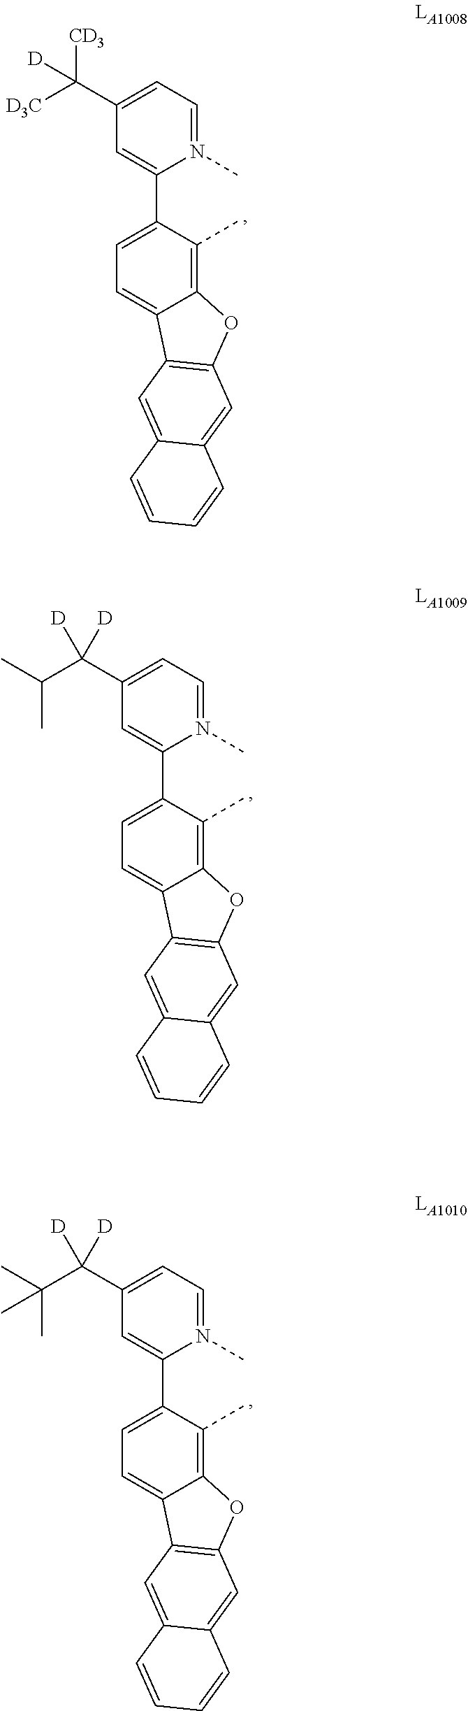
C([D3C])(C1=CC=N(C)C(C2=CC=C3C(=C2C)OC2=C3C=C3C(=C2)C=CC=C3)=C1)([CD3])[D].C(C(C)C)(C1=CC=N(C)C(C2=CC=C3C(=C2C)OC2=C3C=C3C(=C2)C=CC=C3)=C1)([D])[D].C(C(C)(C)C)(C1=CC=N(C)C(C2=CC=C3C(=C2C)OC2=C3C=C3C(=C2)C=CC=C3)=C1)([D])[D]
